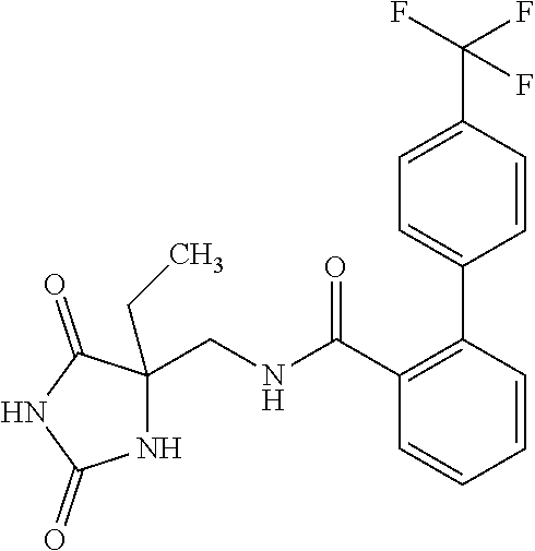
N1C(CNC(C2=C(C3=CC=C(C(F)(F)F)C=C3)C=CC=C2)=O)(CC)C(=O)NC1=O
